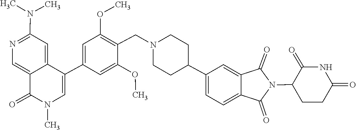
CN1C(=O)C2=CN=C(N(C)C)C=C2C(C2=CC(OC)=C(CN3CCC(C4=CC=C5C(=C4)C(=O)N(C4CCC(=O)NC4=O)C5=O)CC3)C(OC)=C2)=C1
